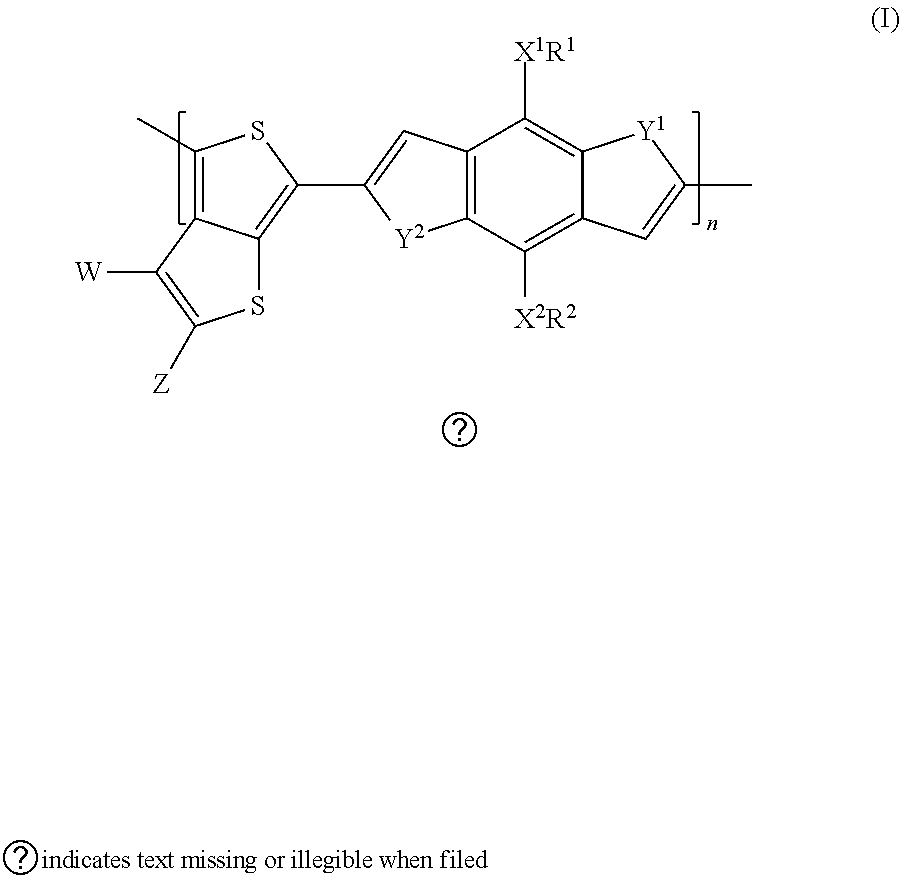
C1(C)=C2C(=C(C3=CC4=C([Y2]3)C([X2R2])=C3C(=C4[X1R1])[Y1]C(C)=C3)S1)SC([Z])=C2[W]
